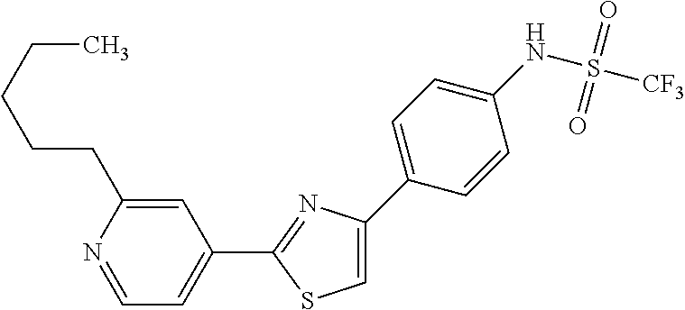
C1=C(CCCCC)N=CC=C1C1=NC(C2=CC=C(NS(=O)(=O)[CF3])C=C2)=CS1
